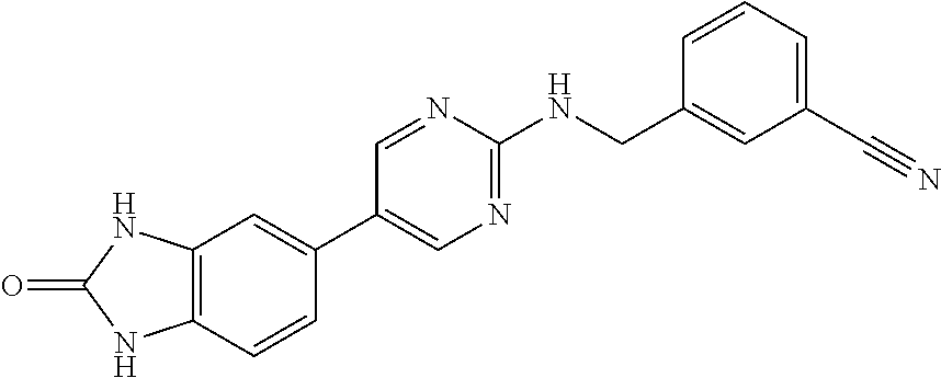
C1=NC(NCC2=CC(C#N)=CC=C2)=NC=C1C1=CC2=C(C=C1)NC(=O)N2
